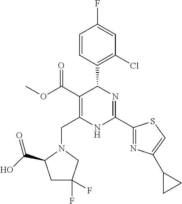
C1=CC(C2C(C(=O)OC)=C(CN3C(C(O)=O)CC(F)(F)C3)NC(C3=NC(C4CC4)=CS3)=N2)=C(Cl)C=C1F
